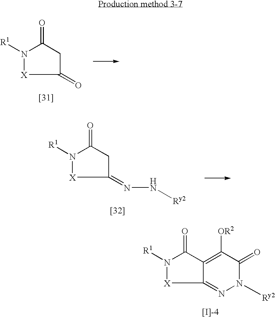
C1(=O)CC(=O)N([R1])[X]1.C1(=NN[Ry2])CC(=O)N([R1])[X]1.C12=NN([Ry2])C(=O)C([OR2])=C1C(=O)N([R1])[X]2
